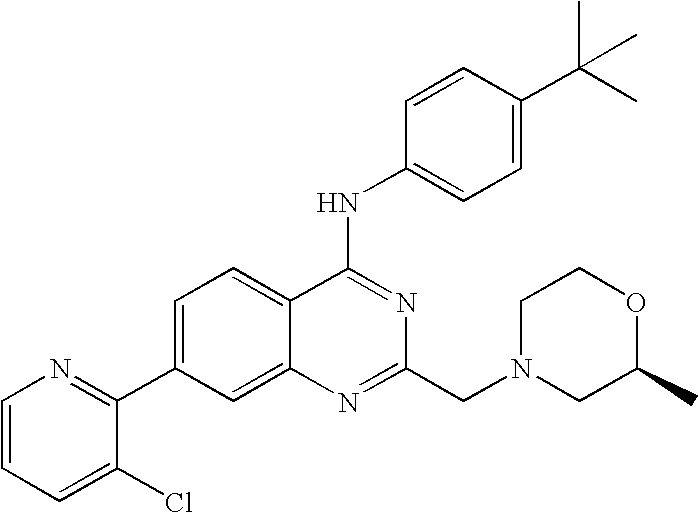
C1=CC=C(Cl)C(C2=CC=C3C(=C2)N=C(CN2CC(C)OCC2)N=C3NC2=CC=C(C(C)(C)C)C=C2)=N1
